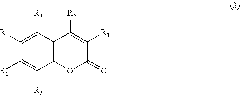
C1([R4])=C([R3])C2=C(C([R6])=C1[R5])OC(=O)C([R1])=C2[R2]
